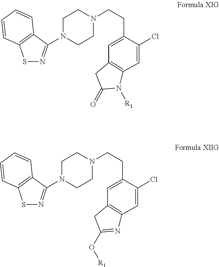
C1=C(CCN2CCN(C3=NSC4=C3C=CC=C4)CC2)C(Cl)=CC2=C1CC(=O)N2[R1].C1=C(CCN2CCN(C3=NSC4=C3C=CC=C4)CC2)C(Cl)=CC2=C1CC(O[R1])=N2
